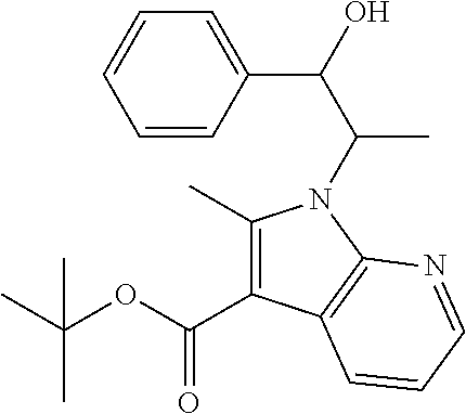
C1=CC(C(O)C(C)N2C(C)=C(C(OC(C)(C)C)=O)C3=C2N=CC=C3)=CC=C1
